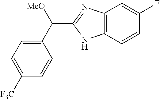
C12=C(C=CC(F)=C1)NC(C(C1=CC=C([F3C])C=C1)[MeO])=N2
